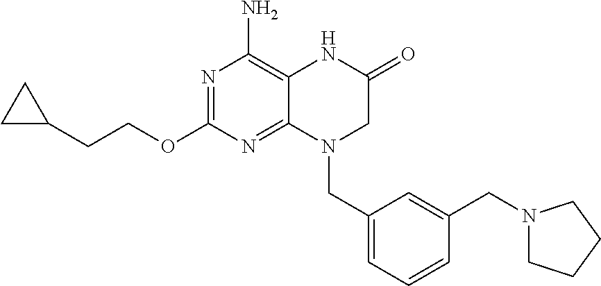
N1=C(OCCC2CC2)N=C2C(=C1N)NC(=O)CN2CC1=CC=CC(CN2CCCC2)=C1
